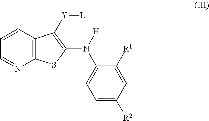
C1=NC2=C(C=C1)C([Y][L1])=C(N(C1=CC=C([R2])C=C1[R1])[H])S2
